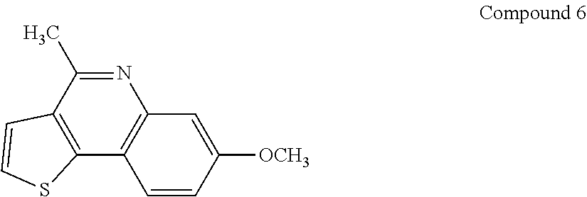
C1=CC([OCH3])=CC2=C1C1=C(C(C)=N2)C=CS1
